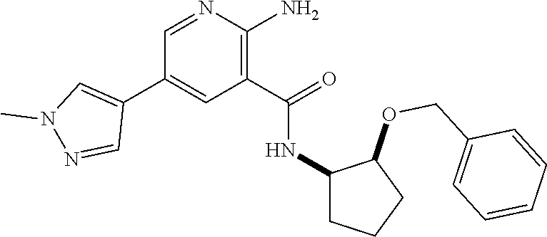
C1=NC(N)=C(C(=O)NC2CCCC2OCC2=CC=CC=C2)C=C1C1=CN(C)N=C1
